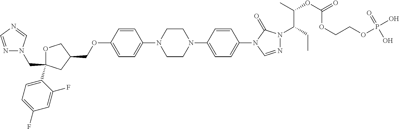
C1OC(C2=CC=C(F)C=C2F)(CN2N=CN=C2)CC1COC1=CC=C(N2CCN(C3=CC=C(N4C=NN(C(CC)C(C)OC(=O)OCCOP(O)(=O)O)C4=O)C=C3)CC2)C=C1
